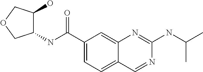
C1(NC(C2=CC=C3C(=C2)N=C(NC(C)C)N=C3)=O)C(O)COC1
